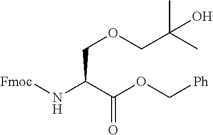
C(=O)(C(N[Fmoc])COCC(C)(C)O)OC[Ph]
